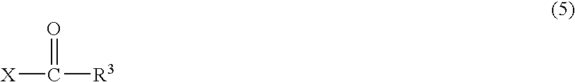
[X]C([R3])=O
